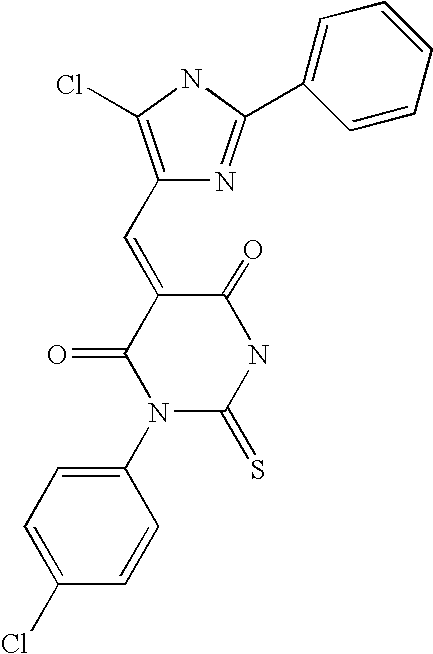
C1(C=C2C(=O)N(C3=CC=C(Cl)C=C3)C(=S)NC2=O)=C(Cl)NC(C2=CC=CC=C2)=N1
